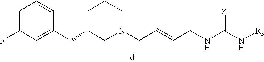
C1=C(F)C=C(CC2CN(CC=CCNC(N[R3])=[Z])CCC2)C=C1
